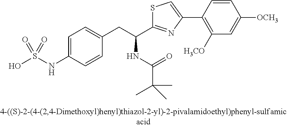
OS(NC1=CC=C(CC(C2=NC(C3=C([OCH3])C=C([OCH3])C=C3)=CS2)NC(C(C)(C)C)=O)C=C1)(=O)=O
